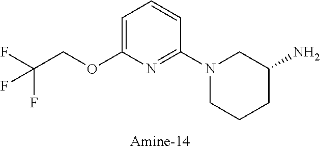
C1=C(OCC(F)(F)F)N=C(N2CCCC(N)C2)C=C1
